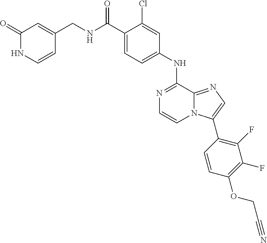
N(C(C1=CC=C(NC2=NC=CN3C2=NC=C3C2=C(F)C(F)=C(OCC#N)C=C2)C=C1Cl)=O)CC1=CC(=O)NC=C1
